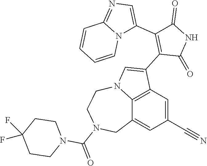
C1(C2=CN=C3N2C=CC=C3)=C(C2=CN3C4=C2C=C(C#N)C=C4CN(C(=O)N2CCC(F)(F)CC2)CC3)C(=O)NC1=O
